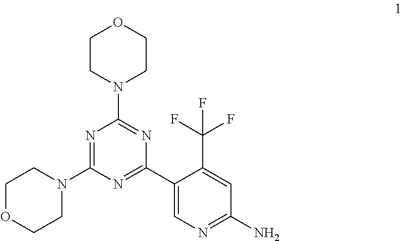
C1CN(C2=NC(C3=CN=C(N)C=C3C(F)(F)F)=NC(N3CCOCC3)=N2)CCO1
